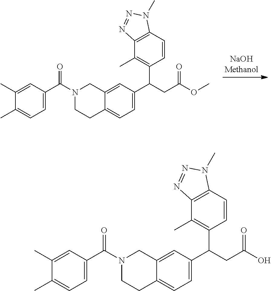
C1=C(C(N2CCC3=CC=C(C(CC(=O)OC)C4=C(C)C5=C(C=C4)N(C)N=N5)C=C3C2)=O)C=C(C)C(C)=C1.C1=C(C(N2CCC3=CC=C(C(CC(=O)O)C4=C(C)C5=C(C=C4)N(C)N=N5)C=C3C2)=O)C=C(C)C(C)=C1
